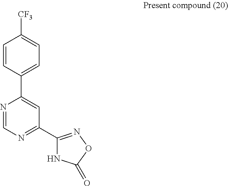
N1=CN=C(C2=NOC(=O)N2)C=C1C1=CC=C([CF3])C=C1
